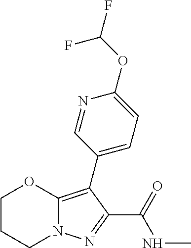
C1CCN2C(=C(C3=CC=C(OC(F)F)N=C3)C(C(=O)NC)=N2)O1
